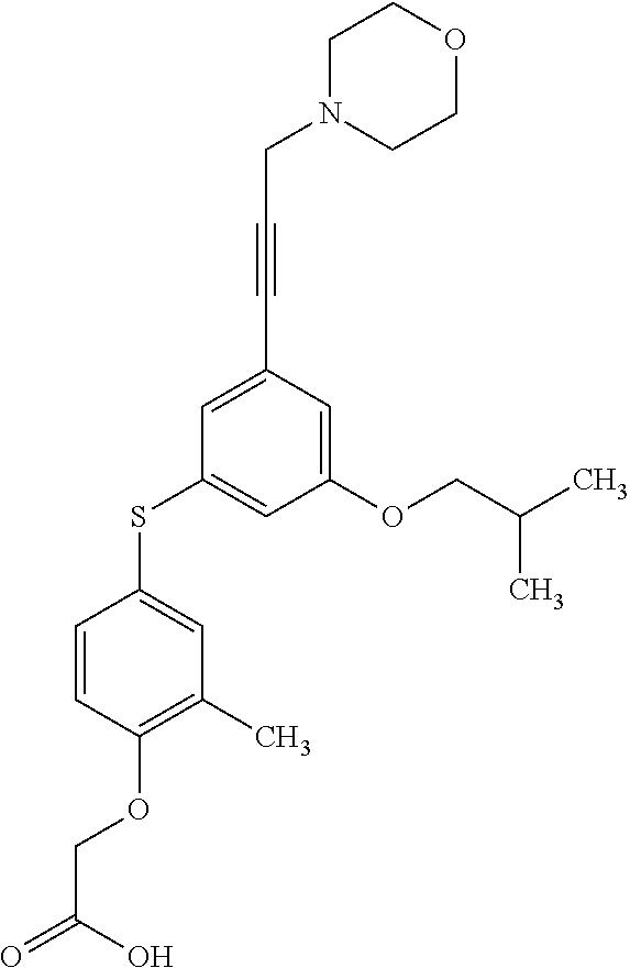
C1COCCN1CC#CC1=CC(SC2=CC(C)=C(OCC(O)=O)C=C2)=CC(OCC(C)C)=C1
